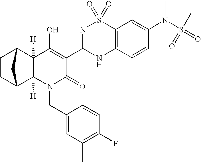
C1CC2C3([H])C([H])(C1C2)C(O)=C(C1=NS(=O)(=O)C2=C(N1)C=CC(N(S(=O)(C)=O)C)=C2)C(=O)N3CC1=CC(C)=C(F)C=C1
